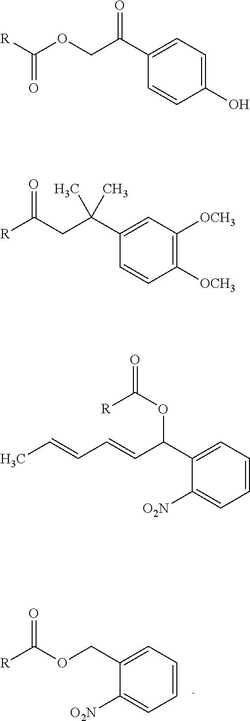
C1(COC([R])=O)=CC=CC=C1[O2N].C(OCC(C1=CC=C(O)C=C1)=O)(=O)[R].[R]C(CC(C1=CC([OCH3])=C([OCH3])C=C1)(C)C)=O.C1(C(OC(=O)[R])C=CC=CC)=CC=CC=C1[O2N]
